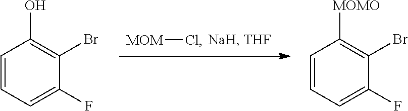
[MOM]Cl.C1=CC(O)=C(Br)C(F)=C1.C1=CC([MOMO])=C(Br)C(F)=C1
